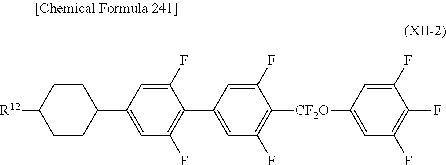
C1C([R12])CCC(C2=CC(F)=C(C3=CC(F)=C([CF2O]C4=CC(F)=C(F)C(F)=C4)C(F)=C3)C(F)=C2)C1
